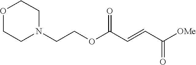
[OMe]C(C=CC(OCCN1CCOCC1)=O)=O
